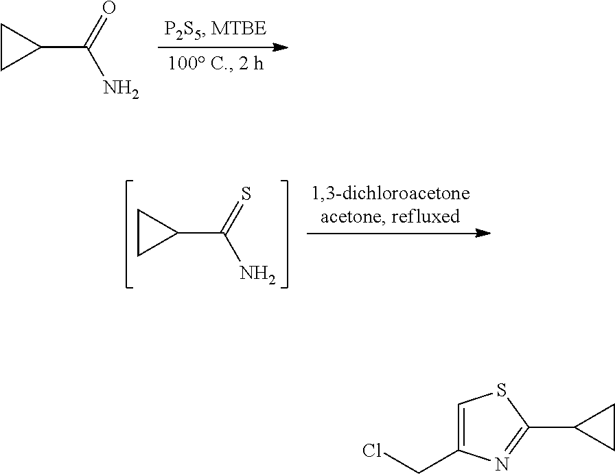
C1(C(N)=O)CC1.C1(C(N)=S)CC1.C1=C(CCl)N=C(C2CC2)S1
